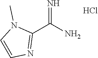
C1(C(N)=N)=NC=CN1C.Cl
